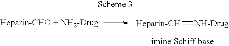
[Heparin-CHO + NH2-Drug].[Heparin-CH]=[NH-Drug]
